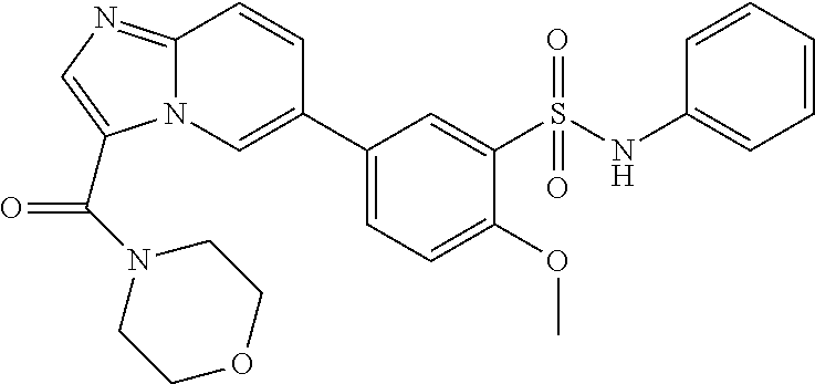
N12C(=NC=C1C(=O)N1CCOCC1)C=CC(C1=CC=C(OC)C(S(NC3=CC=CC=C3)(=O)=O)=C1)=C2
